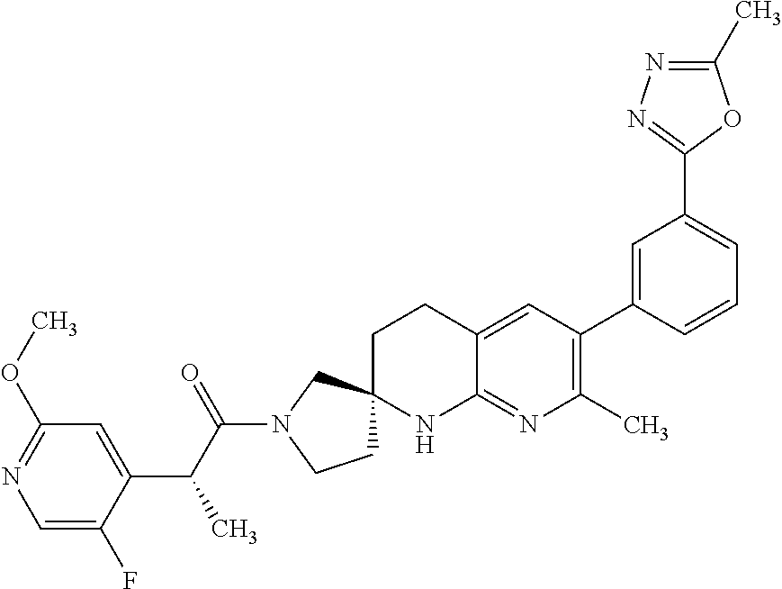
C1=C(F)C(C(C(N2CCC3(C2)CCC2=CC(C4=CC(C5=NN=C(C)O5)=CC=C4)=C(C)N=C2N3)=O)C)=CC(OC)=N1
